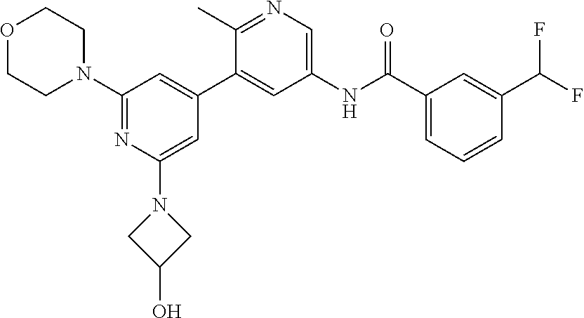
O1CCN(C2=NC(N3CC(O)C3)=CC(C3=CC(NC(C4=CC=CC(C(F)F)=C4)=O)=CN=C3C)=C2)CC1
